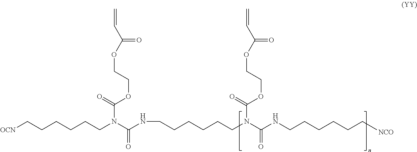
[OCN]CCCCCCN(C(OCCOC(=O)C=C)=O)C(=O)NCCCCCCN(C(OCCOC(=O)C=C)=O)C(=O)NCCCCCC[NCO]
